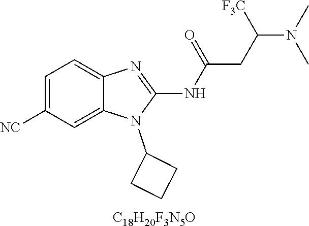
C1=C([NC])C=C2C(=C1)N=C(NC(CC(N(C)C)[F3C])=O)N2C1CCC1.[C18H20F3N5O]
